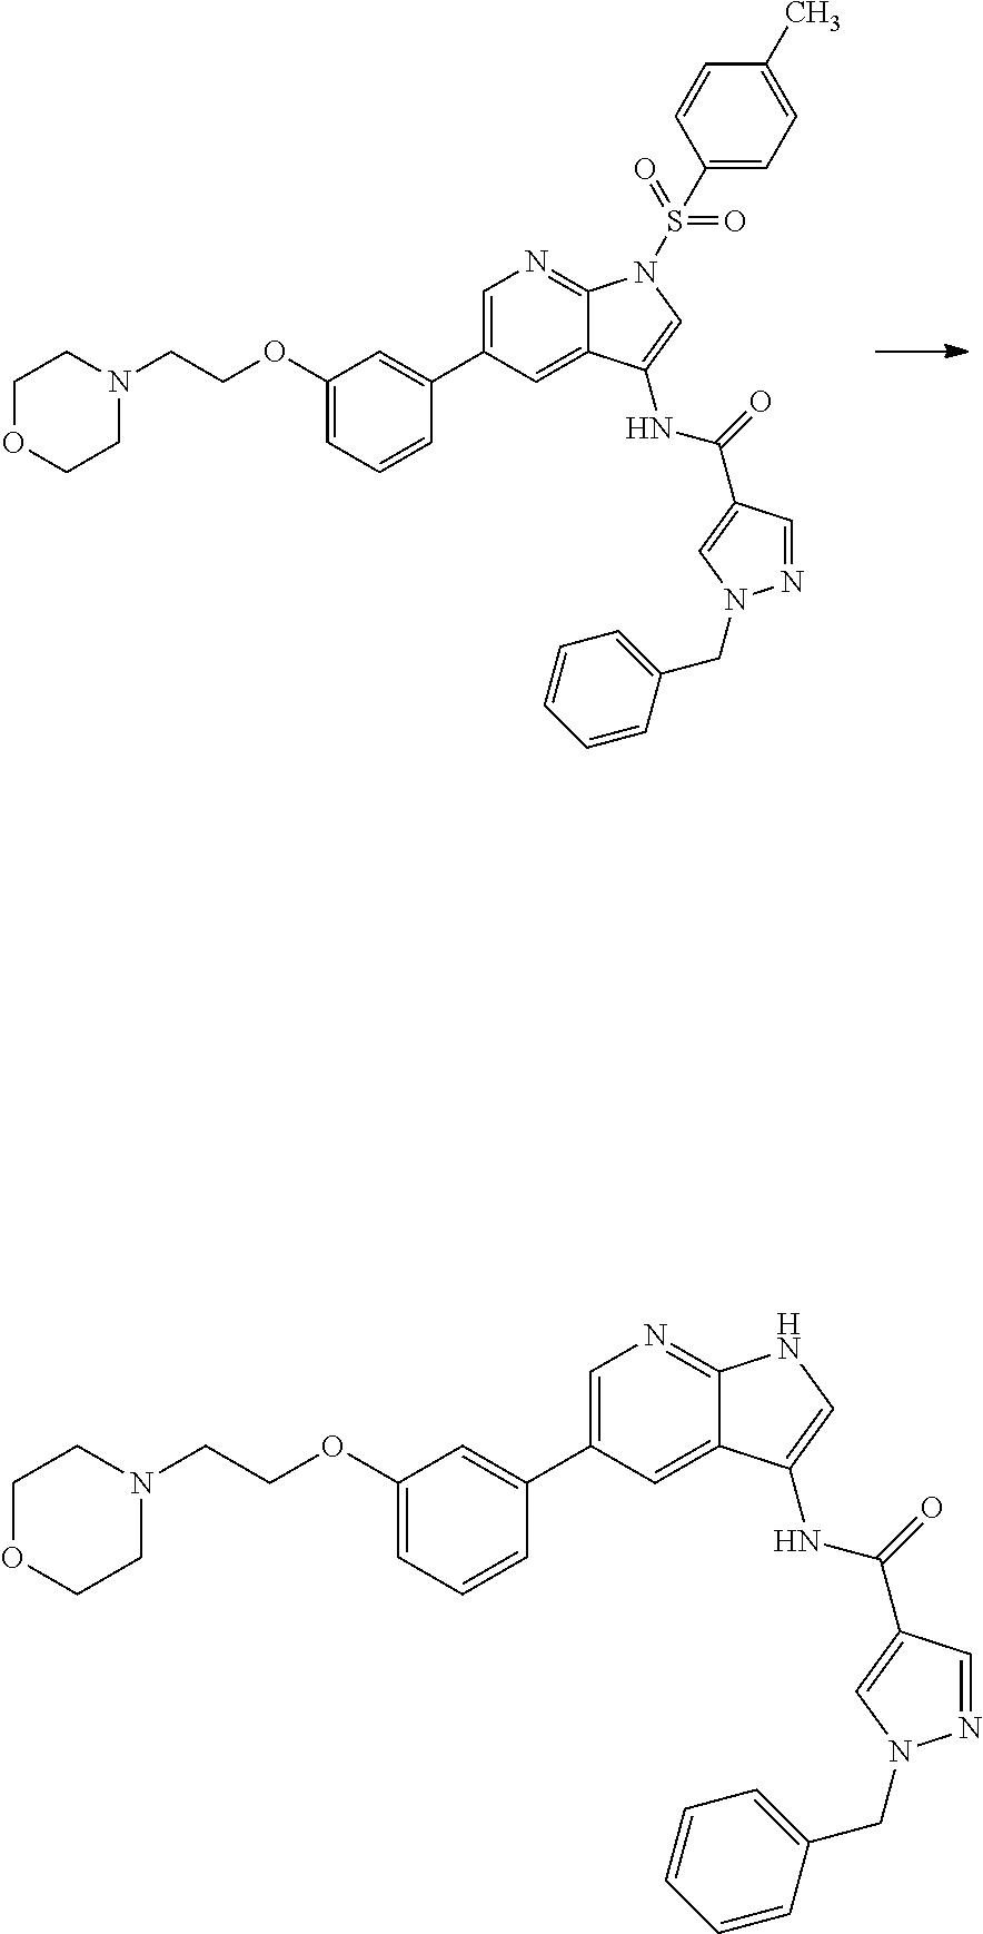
C1=C(C2=CC(OCCN3CCOCC3)=CC=C2)C=C2C(=N1)NC=C2NC(=O)C1=CN(CC2=CC=CC=C2)N=C1.C1=C(C2=CC(OCCN3CCOCC3)=CC=C2)C=C2C(=N1)N(S(=O)(=O)C1=CC=C(C)C=C1)C=C2NC(=O)C1=CN(CC2=CC=CC=C2)N=C1
